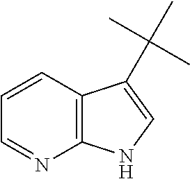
C12=C(C=CC=N1)C(C(C)(C)C)=CN2
